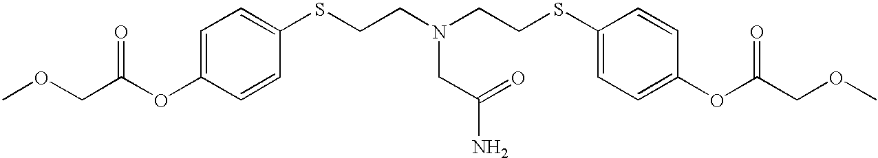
COCC(OC1=CC=C(SCCN(CCSC2=CC=C(OC(COC)=O)C=C2)CC(N)=O)C=C1)=O
